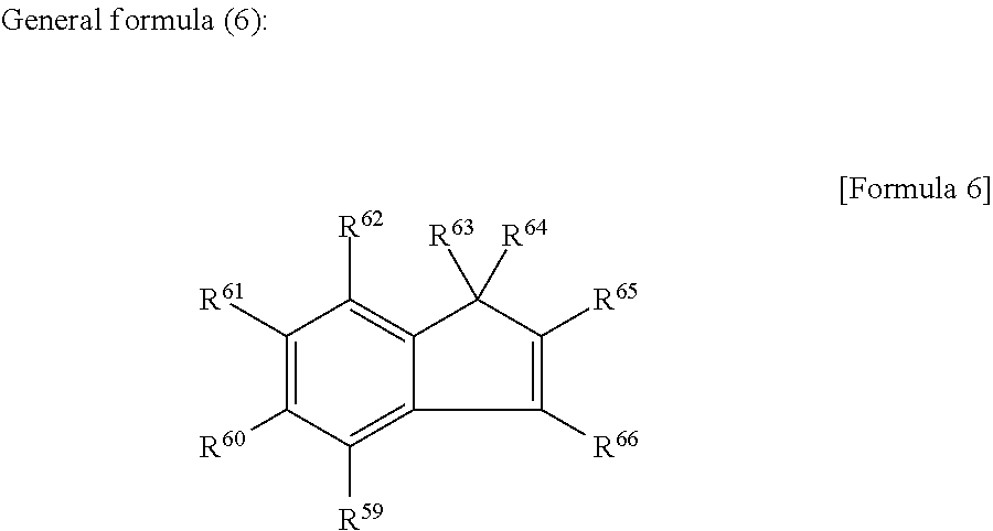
C1([R61])=C([R60])C([R59])=C2C(=C1[R62])C([R63])([R64])C([R65])=C2[R66]
